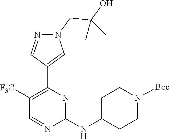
N1=CC([F3C])=C(C2=CN(CC(C)(O)C)N=C2)N=C1NC1CCN([Boc])CC1
